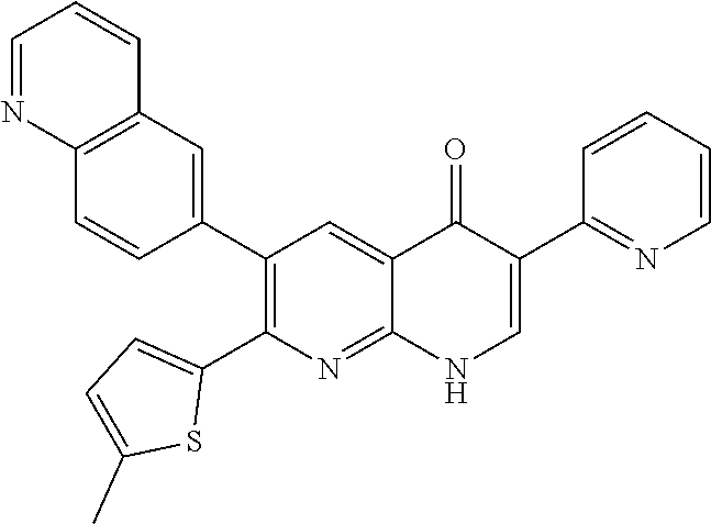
C12=C(C=C(C3=C(C4=CC=C(C)S4)N=C4C(=C3)C(=O)C(C3=NC=CC=C3)=CN4)C=C1)C=CC=N2
